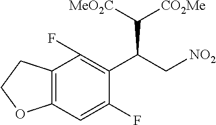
C12=C(C=C(F)C(C(C[NO2])C([CO2Me])[MeO2C])=C1F)OCC2
